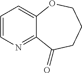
C12=CC=CN=C1C(=O)CCCO2
